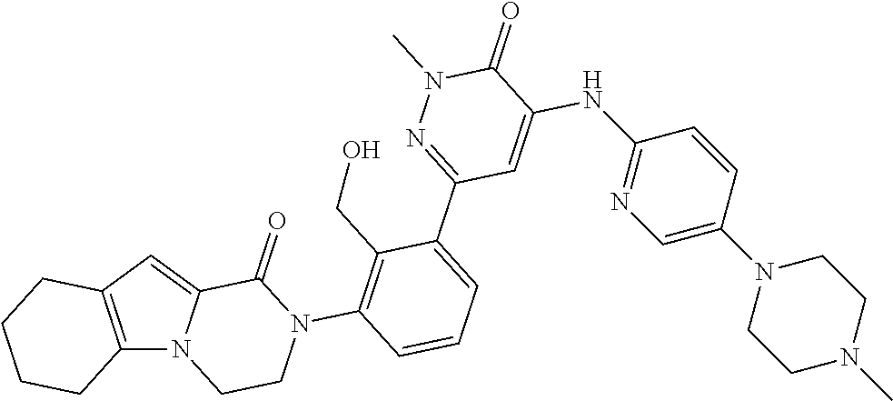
C12=C(C=C3N1CCN(C1=C(CO)C(C4=NN(C)C(=O)C(NC5=NC=C(N6CCN(C)CC6)C=C5)=C4)=CC=C1)C3=O)CCCC2
